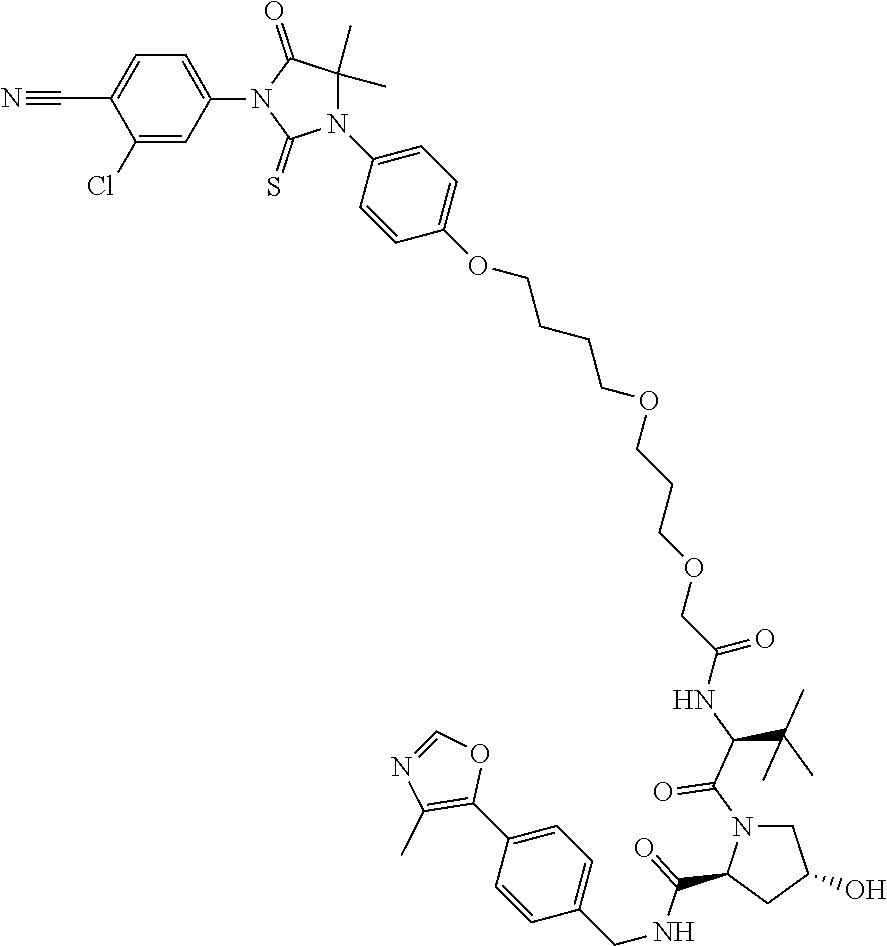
O(CCCCOCCCOCC(=O)NC(C(N1CC(O)CC1C(NCC1=CC=C(C2=C(C)N=CO2)C=C1)=O)=O)C(C)(C)C)C1=CC=C(N2C(C)(C)C(=O)N(C3=CC=C(C#N)C(Cl)=C3)C2=S)C=C1
